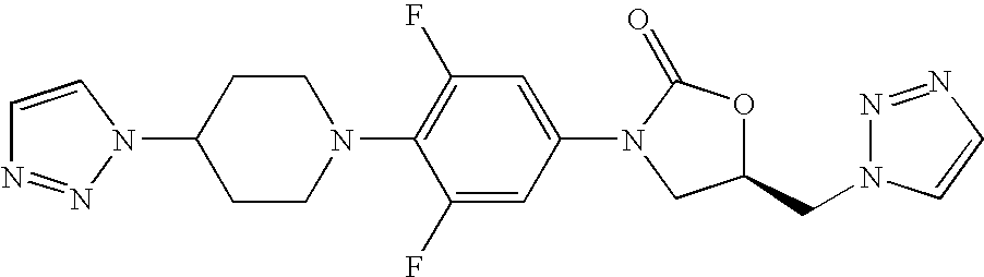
C1=CN(C2CCN(C3=C(F)C=C(N4C(=O)OC(CN5N=NC=C5)C4)C=C3F)CC2)N=N1
